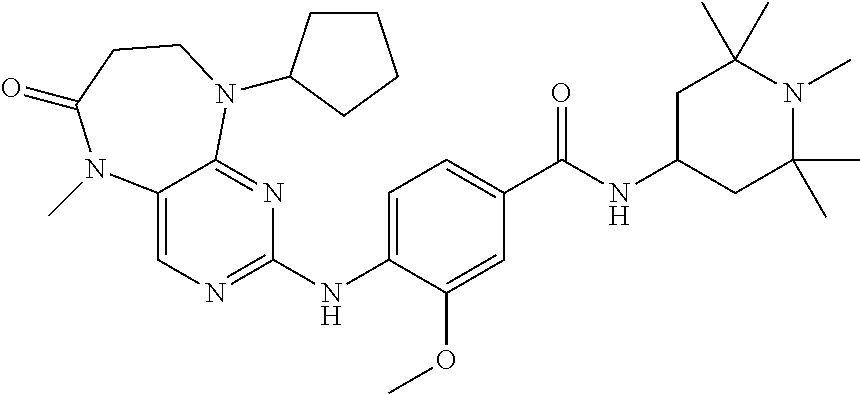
C1=C(NC2=NC=C3C(=N2)N(C2CCCC2)CCC(=O)N3C)C(OC)=CC(C(NC2CC(C)(C)N(C)C(C)(C)C2)=O)=C1
